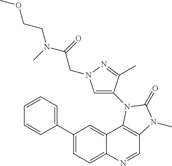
C1=CC=C(C2=CC=C3C(=C2)C2=C(C=N3)N(C)C(=O)N2C2=CN(CC(N(CCOC)C)=O)N=C2C)C=C1
